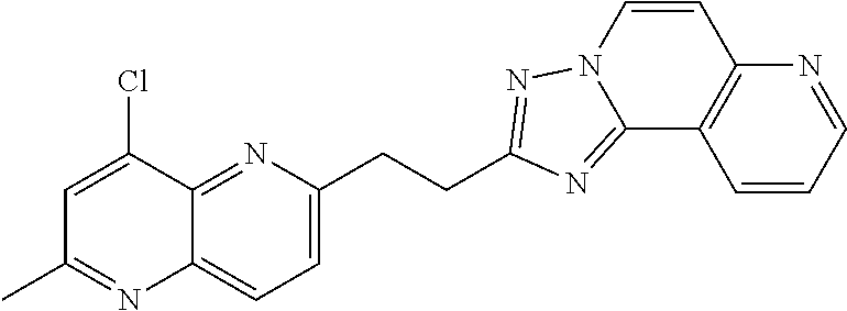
C1=C(Cl)C2=NC(CCC3=NN4C=CC5=C(C=CC=N5)C4=N3)=CC=C2N=C1C
